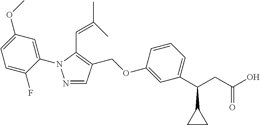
N1=CC(COC2=CC(C(CC(O)=O)C3CC3)=CC=C2)=C(C=C(C)C)N1C1=CC(OC)=CC=C1F
